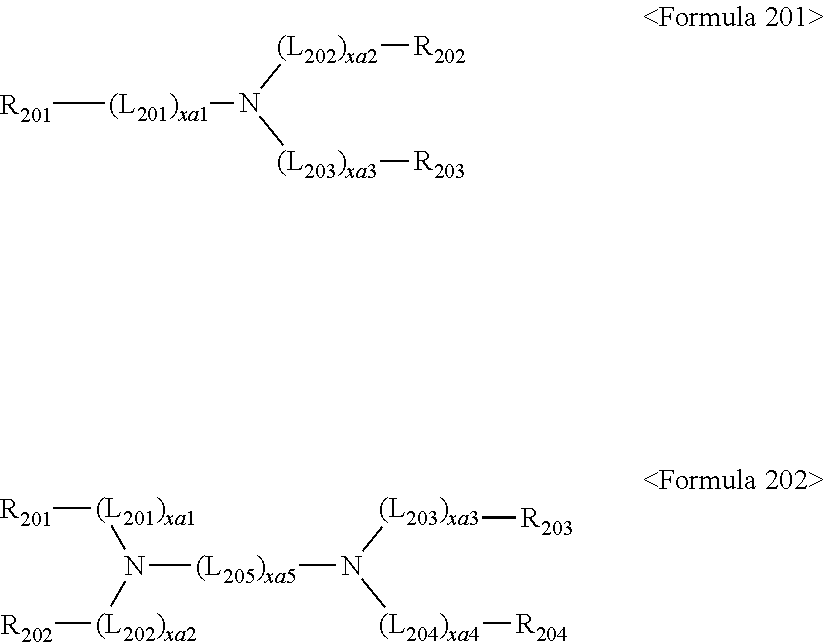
[(L204)xa4]([R204])N([(L203)xa3][R203])[(L205)xa5]N([(L202)xa2][R202])[(L201)xa1][R201].[R201][(L201)xa1]N([(L203)xa3][R203])[(L202)xa2][R202]
